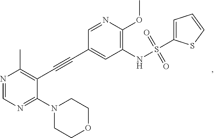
N1=CN=C(N2CCOCC2)C(C#CC2=CC(NS(=O)(=O)C3=CC=CS3)=C(OC)N=C2)=C1C
